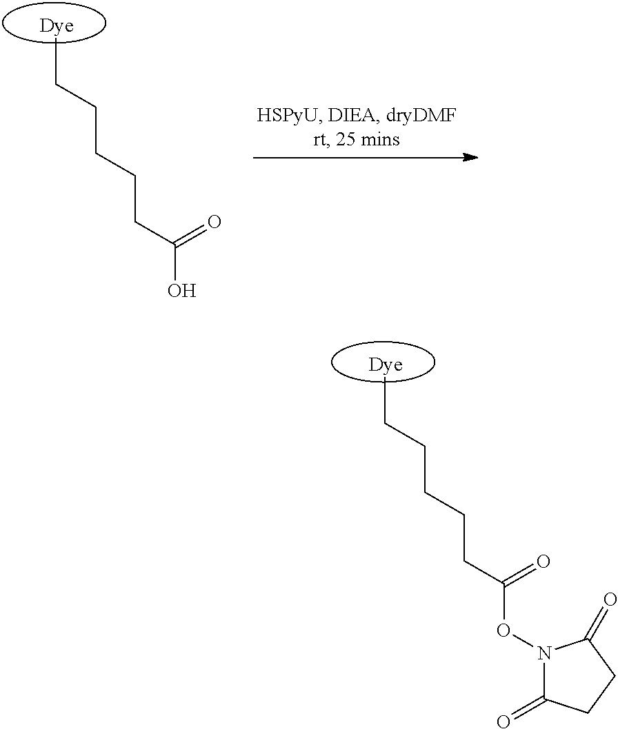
C(CCCC(ON1C(=O)CCC1=O)=O)CC.C(CCCC(O)=O)CC
